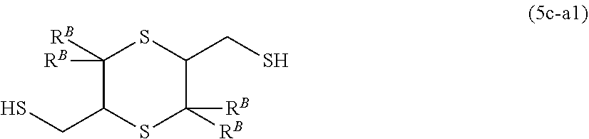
C1([RB])([RB])C(CS)SC([RB])([RB])C(CS)S1
